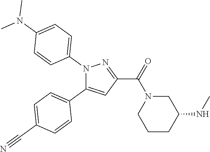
C1=C(C#N)C=CC(C2=CC(C(=O)N3CCCC(NC)C3)=NN2C2=CC=C(N(C)C)C=C2)=C1
